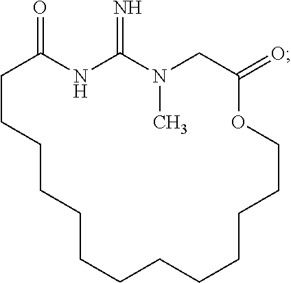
C1CCCCCCCCCCCCOC(=O)CN(C)C(=N)NC1=O
